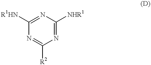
N1=C([NHR1])N=C([R1HN])N=C1[R2]
